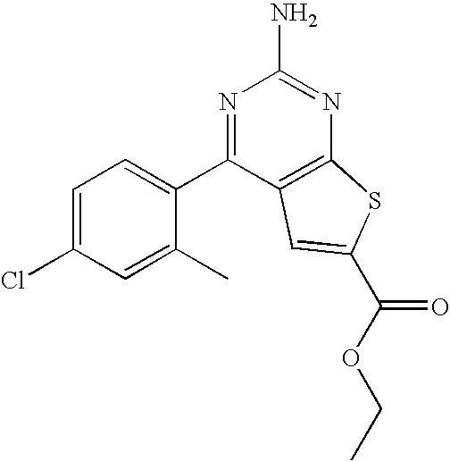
C1=C(Cl)C=C(C)C(C2=NC(N)=NC3=C2C=C(C(OCC)=O)S3)=C1
